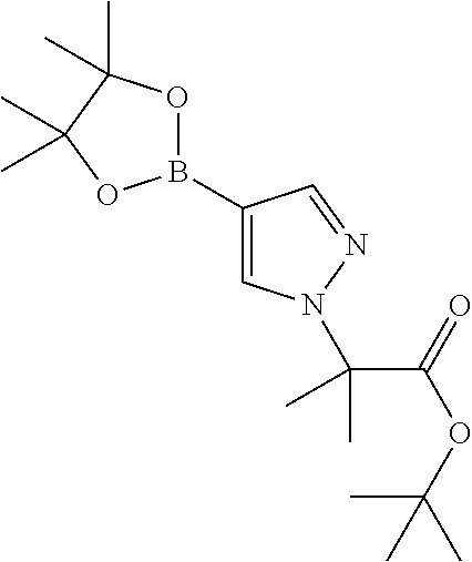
B1(C2=CN(C(C(OC(C)(C)C)=O)(C)C)N=C2)OC(C)(C)C(C)(C)O1
